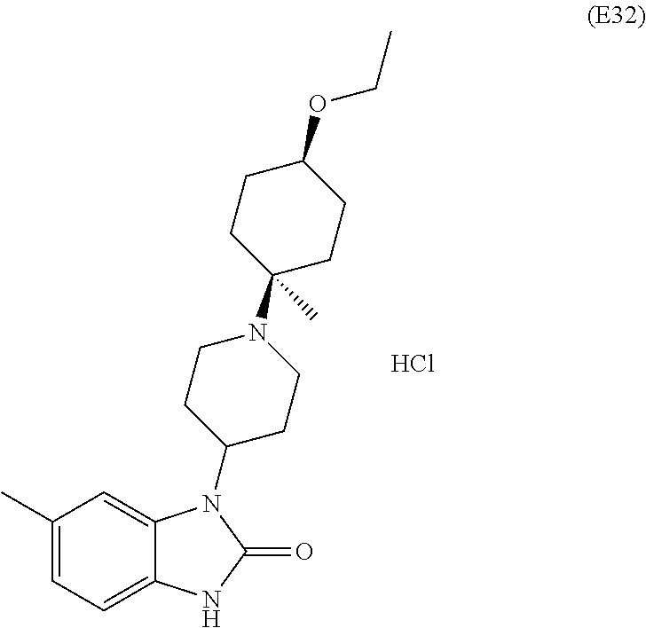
C1(C)=CC=C2C(=C1)N(C1CCN(C3(C)CCC(OCC)CC3)CC1)C(=O)N2.Cl
